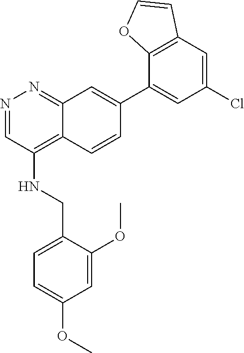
N1=CC(NCC2=CC=C(OC)C=C2OC)=C2C(=N1)C=C(C1=CC(Cl)=CC3=C1OC=C3)C=C2
